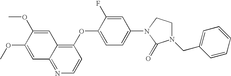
C1=C(OC)C(OC)=CC2=NC=CC(OC3=CC=C(N4C(=O)N(CC5=CC=CC=C5)CC4)C=C3F)=C12
